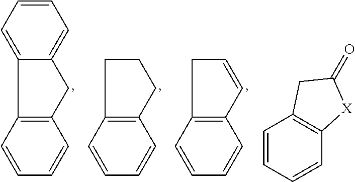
C1=C2C(=CC=C1)CC1=C2C=CC=C1.C1CCC2=C1C=CC=C2.C1C=CC2=C1C=CC=C2.C1=CC=CC2=C1CC(=O)[X]2
